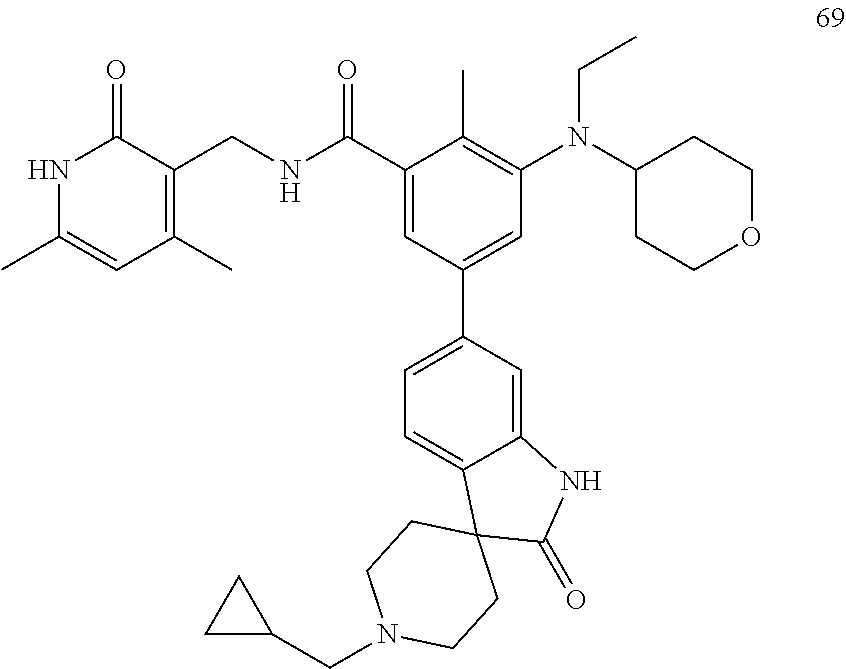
N1C(C)=CC(C)=C(CNC(C2=CC(C3=CC=C4C(=C3)NC(=O)C43CCN(CC4CC4)CC3)=CC(N(C3CCOCC3)CC)=C2C)=O)C1=O
